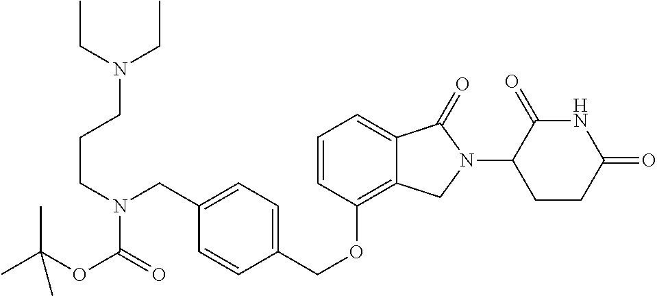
C(OC1=C2C(=CC=C1)C(=O)N(C1C(=O)NC(=O)CC1)C2)C1=CC=C(CN(C(=O)OC(C)(C)C)CCCN(CC)CC)C=C1
